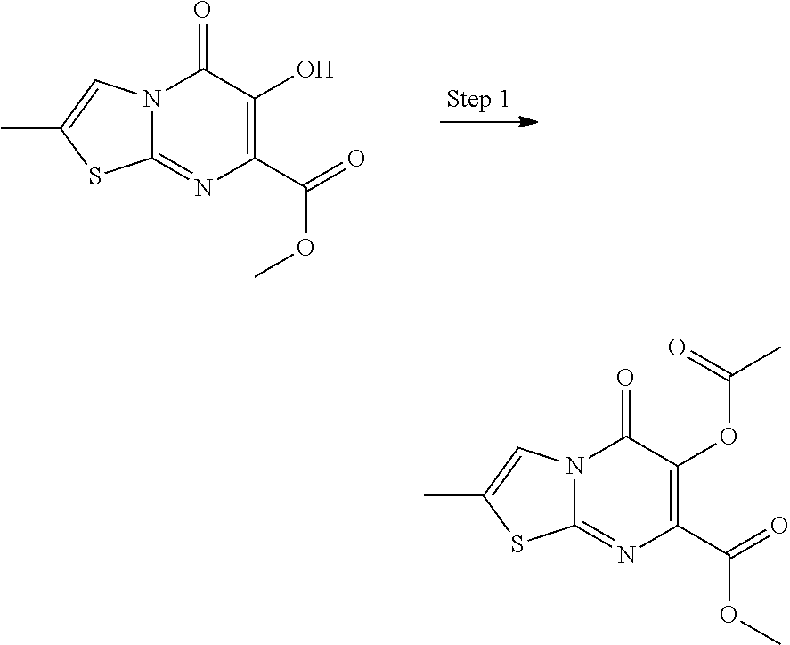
C12=NC(C(=O)OC)=C(O)C(=O)N1C=C(C)S2.C12=NC(C(=O)OC)=C(OC(C)=O)C(=O)N1C=C(C)S2
